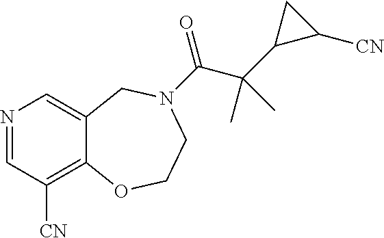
N1=CC([CN])=C2C(=C1)CN(C(C(C1C([CN])C1)(C)C)=O)CCO2
